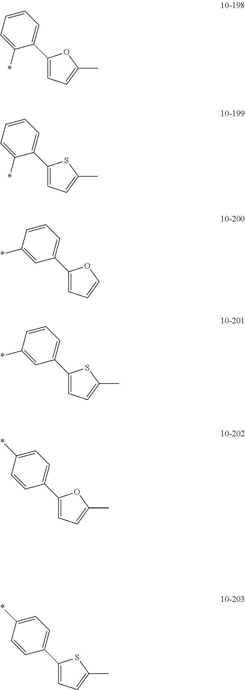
C1(C2=CC=C(C)O2)=CC=CC=C1*.C1(C2=CC=C(C)S2)=CC=CC=C1*.C1(C2=CC=CO2)=CC=CC(*)=C1.C1(C2=CC=C(C)O2)=CC=C(*)C=C1.C1(C2=CC=C(C)S2)=CC=CC(*)=C1.C1(C2=CC=C(C)S2)=CC=C(*)C=C1
